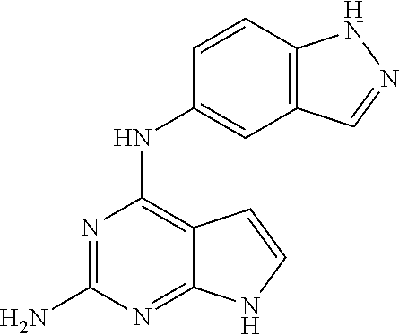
N1=C(N)N=C2C(=C1NC1=CC3=C(C=C1)NN=C3)C=CN2
